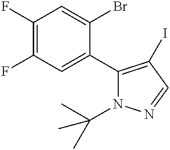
C1(F)=C(F)C=C(C2=C(I)C=NN2C(C)(C)C)C(Br)=C1
